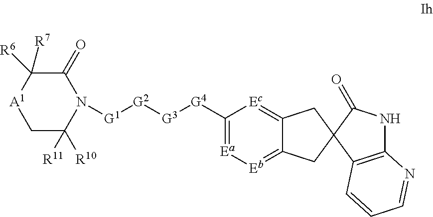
C12=C(C3(C(=O)N1)CC1=[Ec]C([G4][G3][G2][G1]N4C(=O)C([R7])([R6])[A1]CC4([R11])[R10])=[Ea][Eb]=C1C3)C=CC=N2
